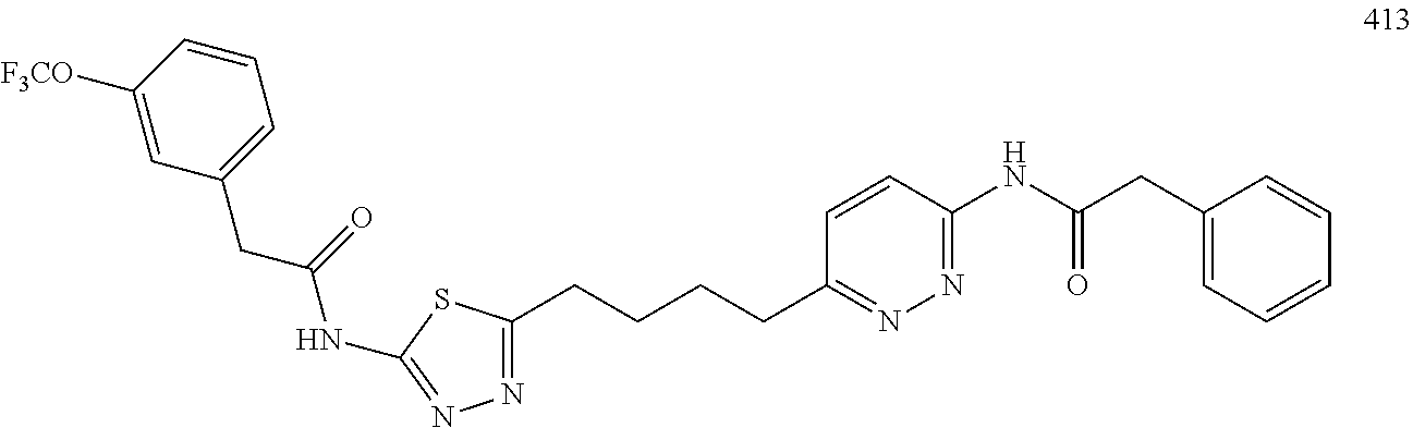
N1=C(CCCCC2=NN=C(NC(CC3=CC=CC=C3)=O)C=C2)SC(NC(CC2=CC=CC([F3CO])=C2)=O)=N1
